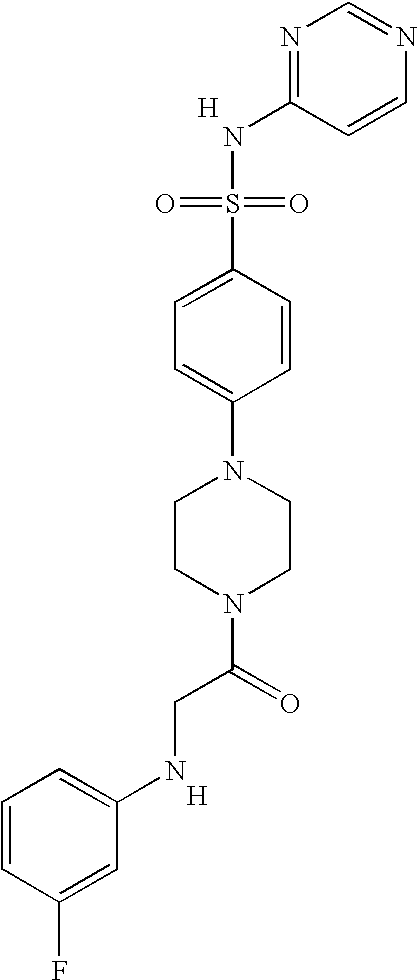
N1=C(NS(=O)(=O)C2=CC=C(N3CCN(C(=O)CNC4=CC=CC(F)=C4)CC3)C=C2)C=CN=C1.[H].[H]
